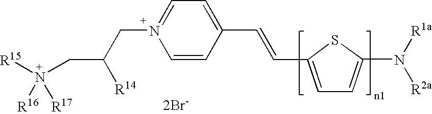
C1(C=CC2=CC=C(N([R2a])[R1a])S2)=CC=N(CC(CN([R15])([R16])[R17])[R14])C=C1.[2Br-]
